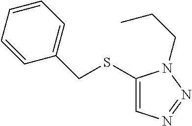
C1(CSC2=CN=NN2CCC)=CC=CC=C1
